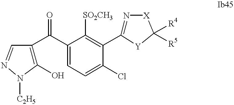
C1(O)=C(C(C2=CC=C(Cl)C(C3=N[X]C([R4])([R5])[Y]3)=C2[SO2CH3])=O)C=NN1[C2H5]
